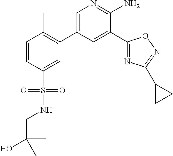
C1=C(C2=C(C)C=CC(S(=O)(=O)NCC(O)(C)C)=C2)C=C(C2=NC(C3CC3)=NO2)C(N)=N1
